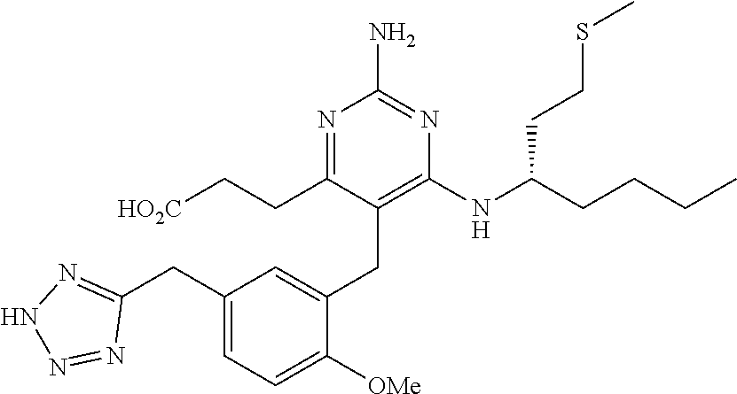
N1=C(CC[HO2C])C(CC2=CC(CC3=NNN=N3)=CC=C2[OMe])=C(NC(CCCC)CCSC)N=C1N
